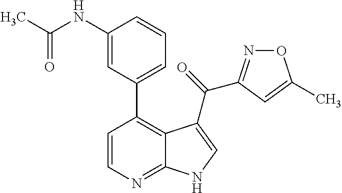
C12=NC=CC(C3=CC=CC(NC(C)=O)=C3)=C1C(C(=O)C1=NOC(C)=C1)=CN2
